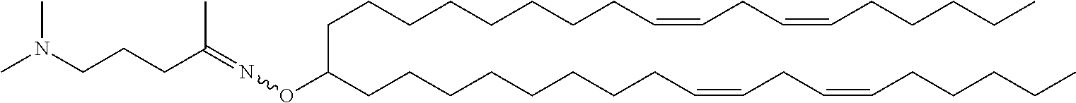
C(CCCCCCCC=CCC=CCCCCC)C(CCCCCCCCC=CCC=CCCCCC)ON=C(CCCN(C)C)C
